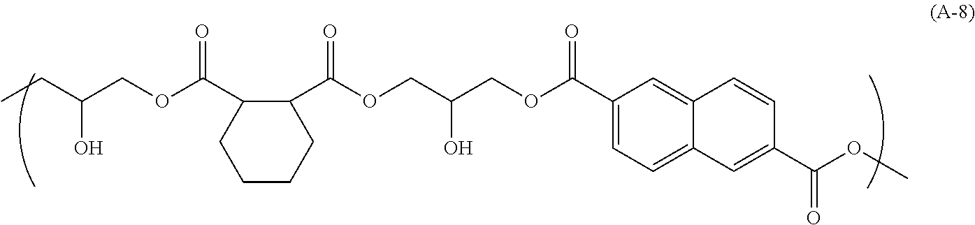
C1(C(OCC(COC(C2=CC=C3C(=C2)C=CC(C(OC)=O)=C3)=O)O)=O)C(C(OCC(CC)O)=O)CCCC1
